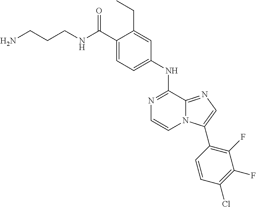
C1(C(NCCCN)=O)=CC=C(NC2=NC=CN3C2=NC=C3C2=C(F)C(F)=C(Cl)C=C2)C=C1CC
